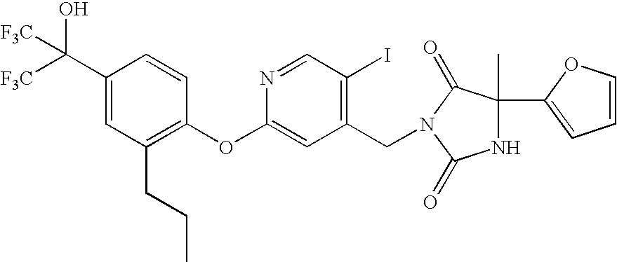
C1(C([F3C])(O)[F3C])=CC(CCC)=C(OC2=CC(CN3C(=O)C(C4=CC=CO4)(C)NC3=O)=C(I)C=N2)C=C1
